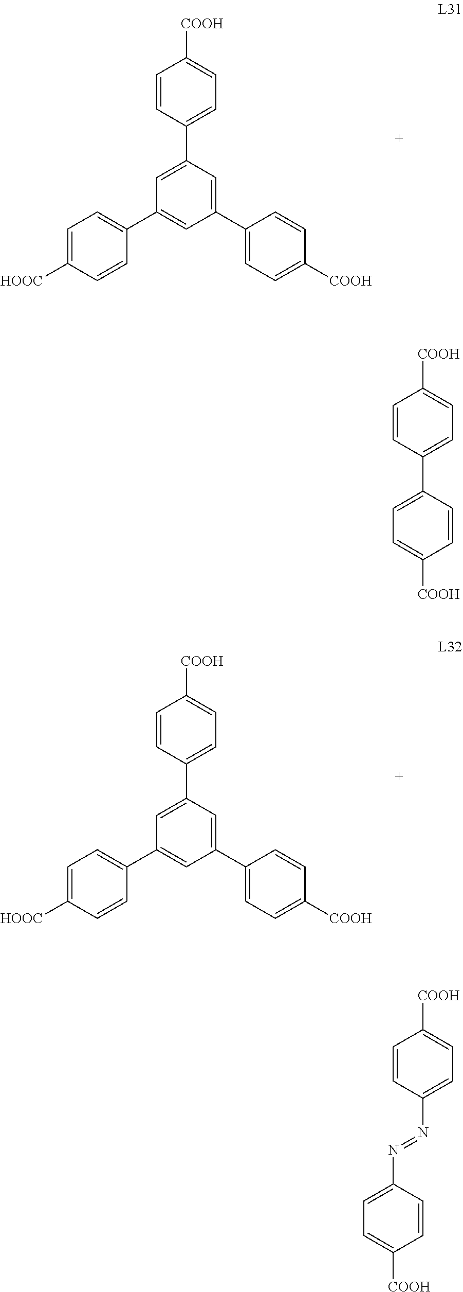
C1=CC(C2=CC(C3=CC=C([HOOC])C=C3)=CC(C3=CC=C([COOH])C=C3)=C2)=CC=C1[COOH].C1=CC(C2=CC(C3=CC=C([HOOC])C=C3)=CC(C3=CC=C([COOH])C=C3)=C2)=CC=C1[COOH].C1=CC(C2=CC=C([COOH])C=C2)=CC=C1[COOH].C1=CC(N=NC2=CC=C([COOH])C=C2)=CC=C1[COOH]
